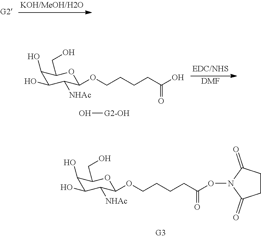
C1(O)C(O)C([NHAc])C(OCCCCC(ON2C(=O)CCC2=O)=O)OC1CO.C1(O)C(O)C([NHAc])C(OCCCCC(O)=O)OC1CO.O[G2-OH].[DMF]
